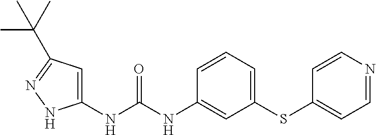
C1=C(NC(NC2=CC(SC3=CC=NC=C3)=CC=C2)=O)NN=C1C(C)(C)C
